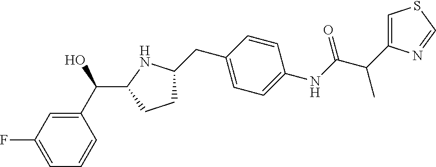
C1(C(O)C2NC(CC3=CC=C(NC(C(C4=CSC=N4)C)=O)C=C3)CC2)=CC(F)=CC=C1
